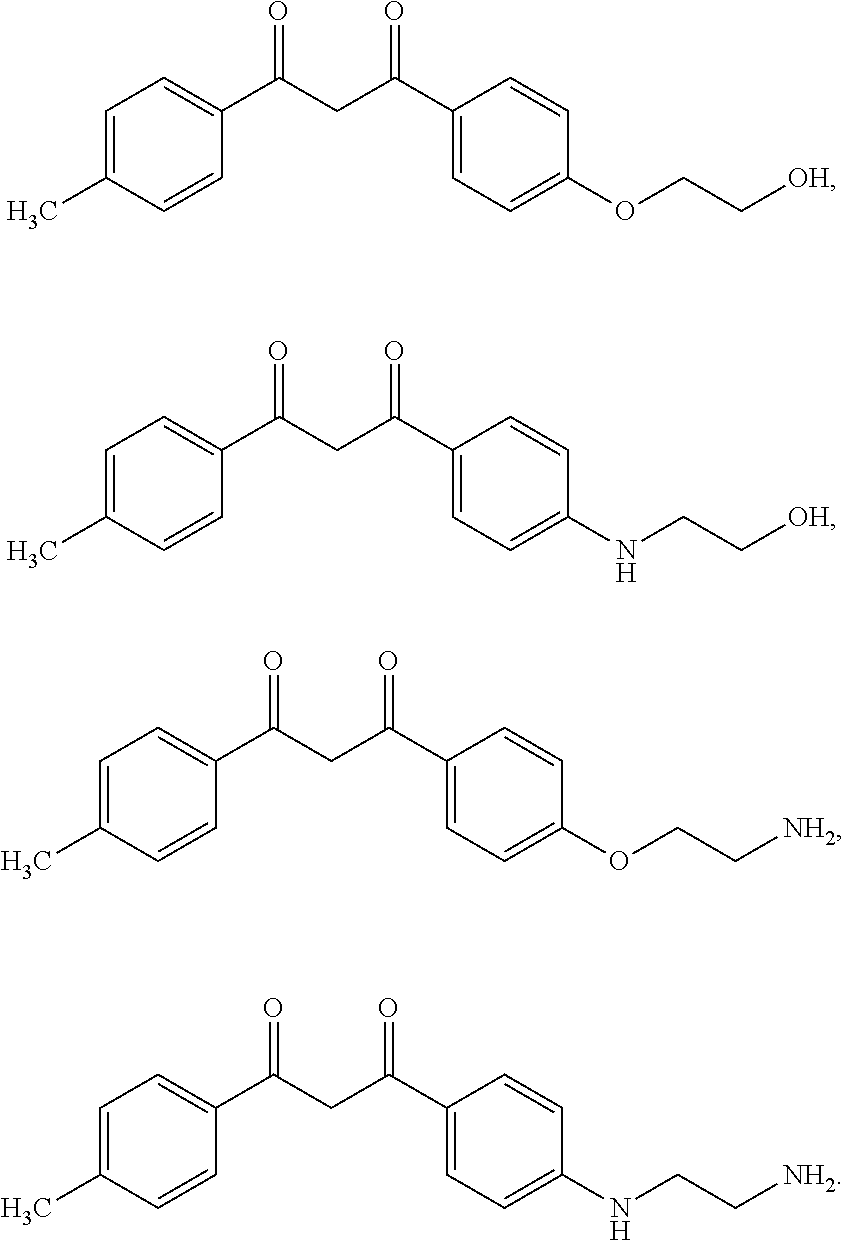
C1=C(C)C=CC(C(CC(C2=CC=C(OCC[OH])C=C2)=O)=O)=C1.C1=C(C)C=CC(C(CC(C2=CC=C(NCC[OH])C=C2)=O)=O)=C1.C1=C(C)C=CC(C(CC(C2=CC=C(OCC[NH2])C=C2)=O)=O)=C1.C1=C(C)C=CC(C(CC(C2=CC=C(NCC[NH2])C=C2)=O)=O)=C1
